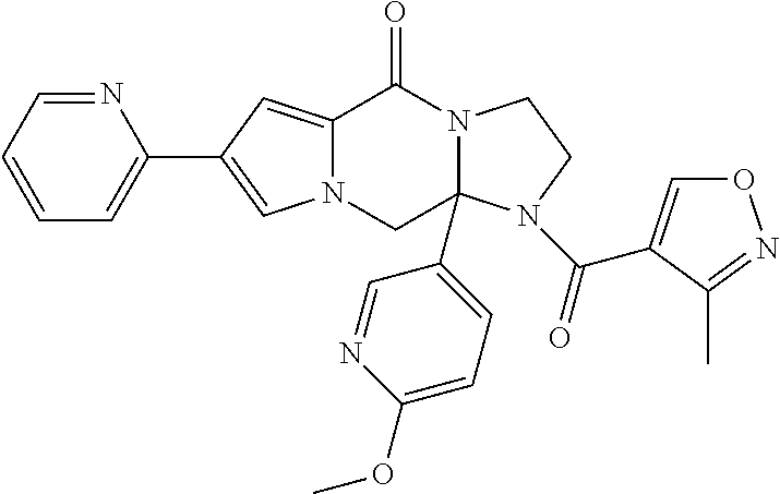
C12=CC(C3=CC=CC=N3)=CN1CC1(C3=CC=C(OC)N=C3)N(C2=O)CCN1C(=O)C1=CON=C1C
